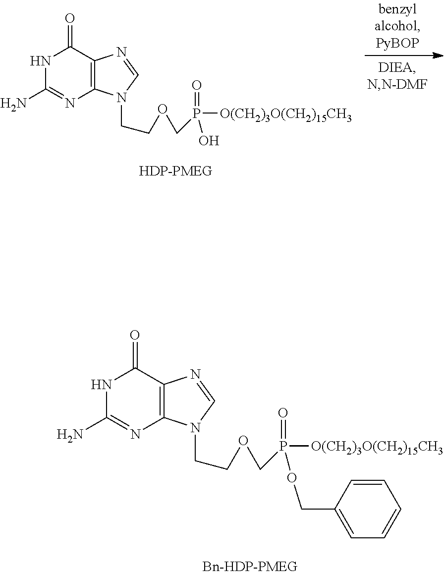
N1C(N)=NC2=C(C1=O)N=CN2CCOCP(=O)(O)[O(CH2)3O(CH2)15CH3].N1C(N)=NC2=C(C1=O)N=CN2CCOCP(=O)(OCC1=CC=CC=C1)[O(CH2)3O(CH2)15CH3]
